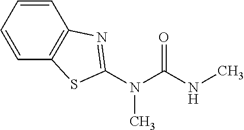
C1(N(C(NC)=O)C)=NC2=C(S1)C=CC=C2
